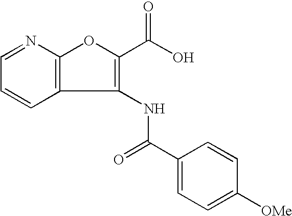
C12=C(N=CC=C1)OC(C(O)=O)=C2NC(=O)C1=CC=C([OMe])C=C1
